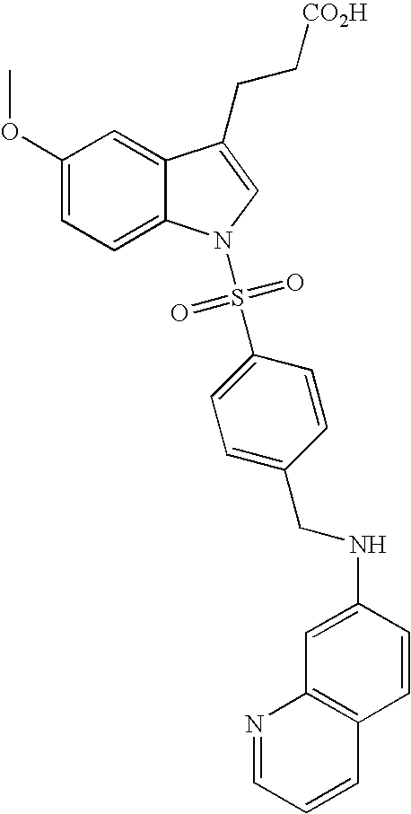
C12=CC(OC)=CC=C1N(S(C1=CC=C(CNC3=CC4=C(C=C3)C=CC=N4)C=C1)(=O)=O)C=C2CC[CO2H]
